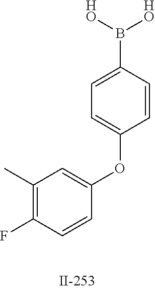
C1(C)=C(F)C=CC(OC2=CC=C(B([HO])[HO])C=C2)=C1
